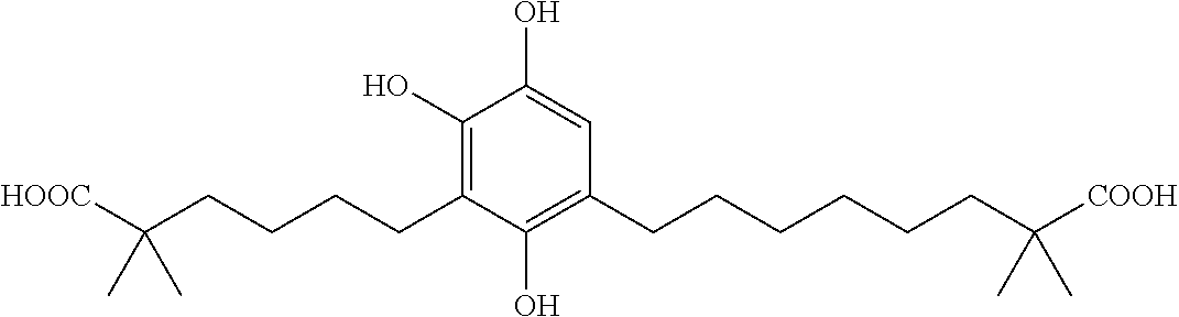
C1(O)=C(CCCCC([HOOC])(C)C)C(O)=C(CCCCCCC([COOH])(C)C)C=C1O
